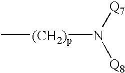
C[(CH2)p]N([Q8])[Q7]
